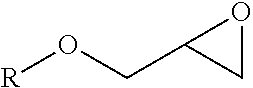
O([R])CC1CO1
